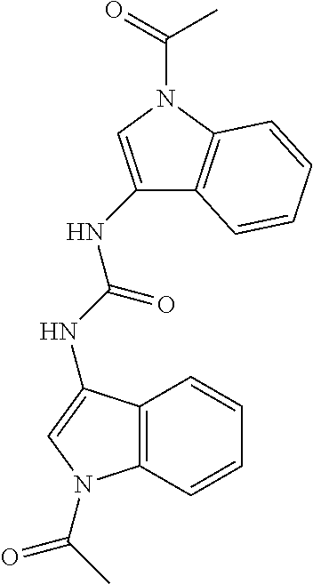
C(NC1=CN(C(C)=O)C2=C1C=CC=C2)(NC1=CN(C(=O)C)C2=C1C=CC=C2)=O
